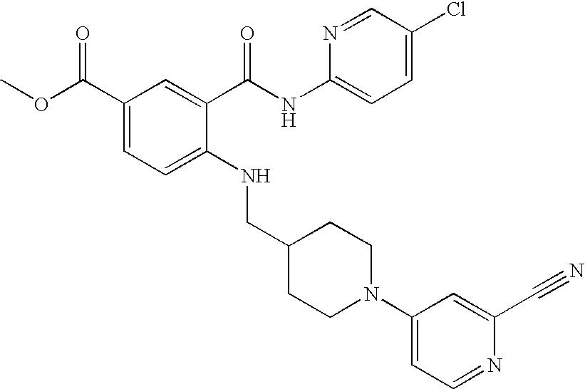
C1(C(OC)=O)=CC=C(NCC2CCN(C3=CC=NC(C#N)=C3)CC2)C(C(NC2=CC=C(Cl)C=N2)=O)=C1
